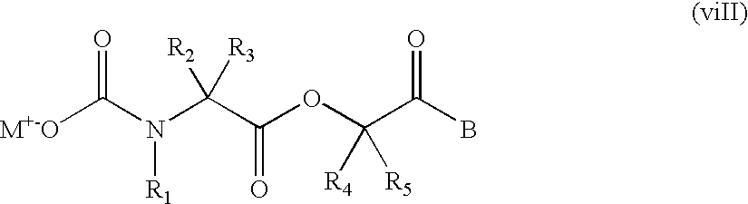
C(N(C(C(OC(C(B)=O)([R4])[R5])=O)([R2])[R3])[R1])([M+-O])=O
